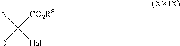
[A]C(B)([CO2R8])[Hal]
